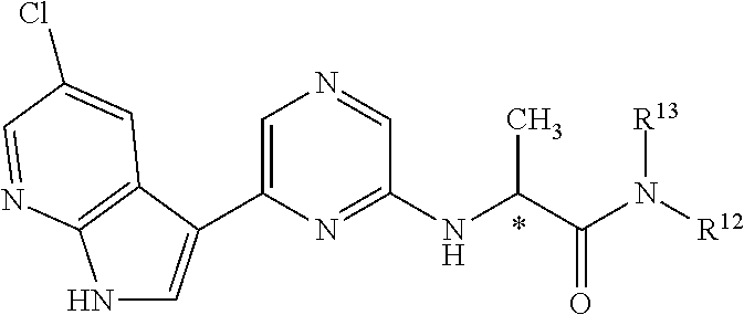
N1C=C(C2=CN=CC(NC(C(N([R12])[R13])=O)C)=N2)C2=C1N=CC(Cl)=C2
